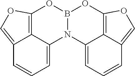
N12C3=CC=CC4=COC(=C43)OB1OC1=C3C2=CC=CC3=CO1
